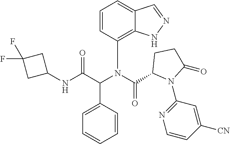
C1=CC(N(C(C2N(C3=NC=CC([CN])=C3)C(=O)CC2)=O)C(C(NC2CC(F)(F)C2)=O)C2=CC=CC=C2)=C2C(=C1)C=NN2
